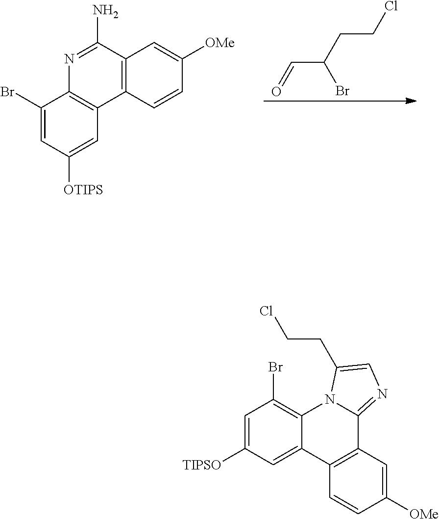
C1(Br)=CC([OTIPS])=CC2=C1N=C(N)C1=C2C=CC([OMe])=C1.O=CC(CCCl)Br.C1([TIPSO])=CC(Br)=C2C(=C1)C1=C(C3=NC=C(CCCl)N23)C=C([OMe])C=C1
